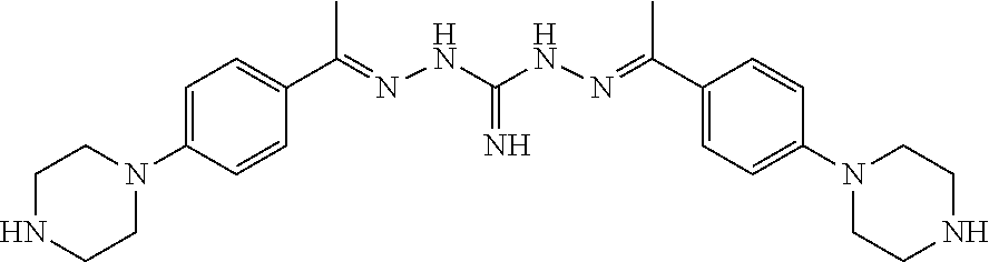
C1CNCCN1C1=CC=C(C(C)=NNC(NN=C(C2=CC=C(N3CCNCC3)C=C2)C)=N)C=C1
